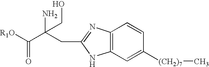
[R1O]C(=O)C(CC1=NC2=C(N1)C=C([(CH2)7]C)C=C2)(N)CO
